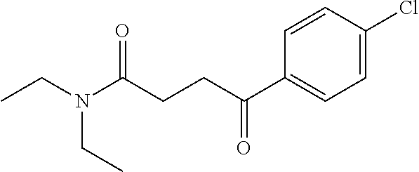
C1(C(CCC(N(CC)CC)=O)=O)=CC=C(Cl)C=C1
